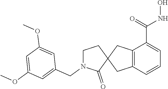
C12=C(C=CC=C1C(=O)NO)CC1(C2)CCN(CC2=CC(OC)=CC(OC)=C2)C1=O
